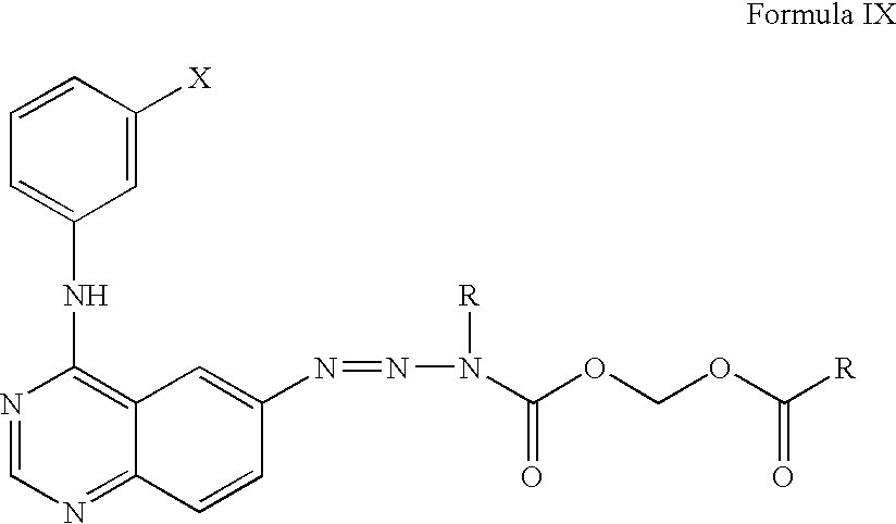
C1=CC([X])=CC(NC2=C3C(=NC=N2)C=CC(N=NN([R])C(OCOC([R])=O)=O)=C3)=C1
